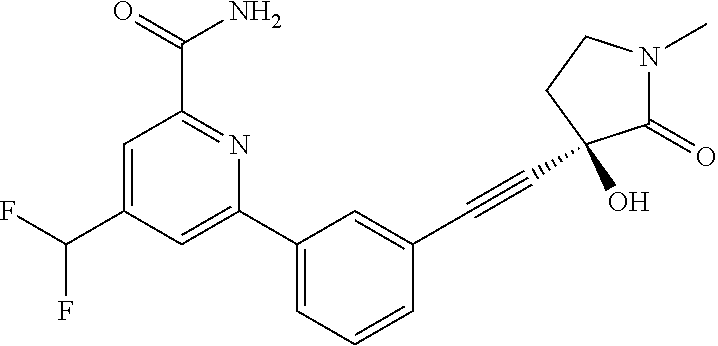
C1(C(F)F)=CC(C(=O)N)=NC(C2=CC=CC(C#CC3(O)C(=O)N(C)CC3)=C2)=C1
